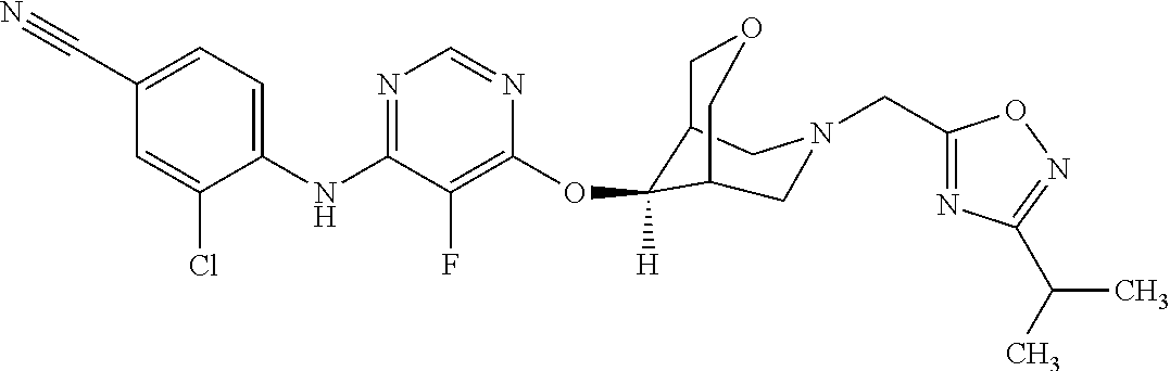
C1(NC2=NC=NC(OC3([H])C4COCC3CN(CC3=NC(C(C)C)=NO3)C4)=C2F)=CC=C(C#N)C=C1Cl
